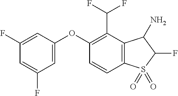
O(C1=CC(F)=CC(F)=C1)C1=C(C(F)F)C2=C(C=C1)S(=O)(=O)C(F)C2N
